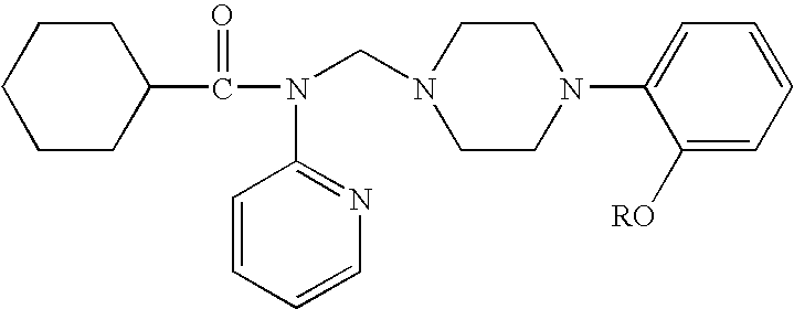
N(CN1CCN(C2=CC=CC=C2[RO])CC1)(C(C1CCCCC1)=O)C1=NC=CC=C1
